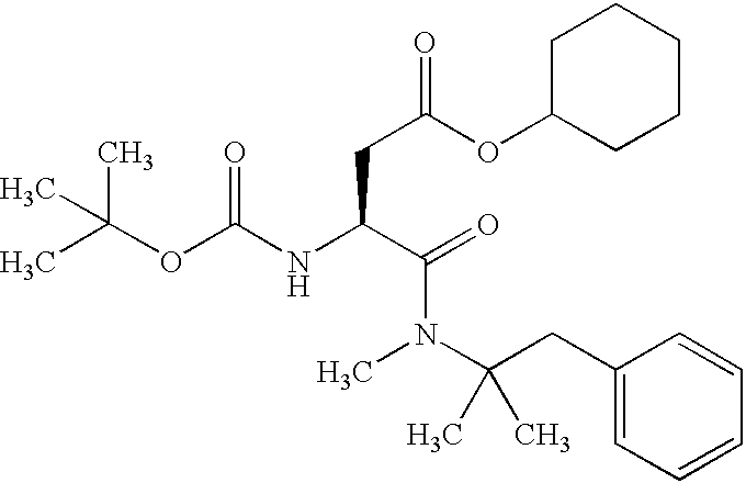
CC(OC(NC(C(=O)N(C)C(CC1=CC=CC=C1)(C)C)CC(=O)OC1CCCCC1)=O)(C)C
